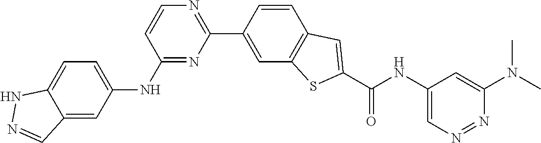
C1(C2=CC3=C(C=C2)C=C(C(NC2=CN=NC(N(C)C)=C2)=O)S3)=NC=CC(NC2=CC=C3C(=C2)C=NN3)=N1
